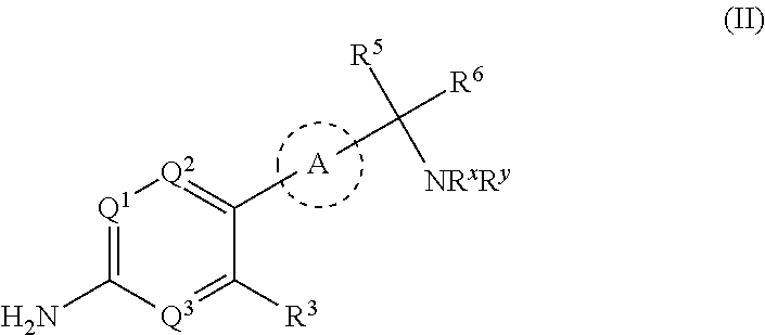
[A].[R6]C([R5])([NRxRy])C.NC1=[Q1][Q2]=C(C)C([R3])=[Q3]1
